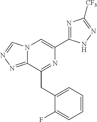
N12C(=NN=C1)C(CC1=CC=CC=C1F)=NC(C1=NC([CF3])=NN1)=C2
